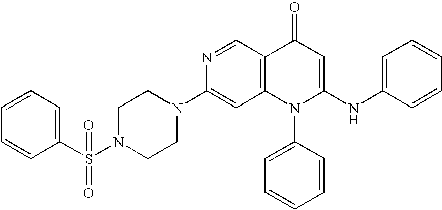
N1(C2=CC3=C(C=N2)C(=O)C=C(NC2=CC=CC=C2)N3C2=CC=CC=C2)CCN(S(C2=CC=CC=C2)(=O)=O)CC1
